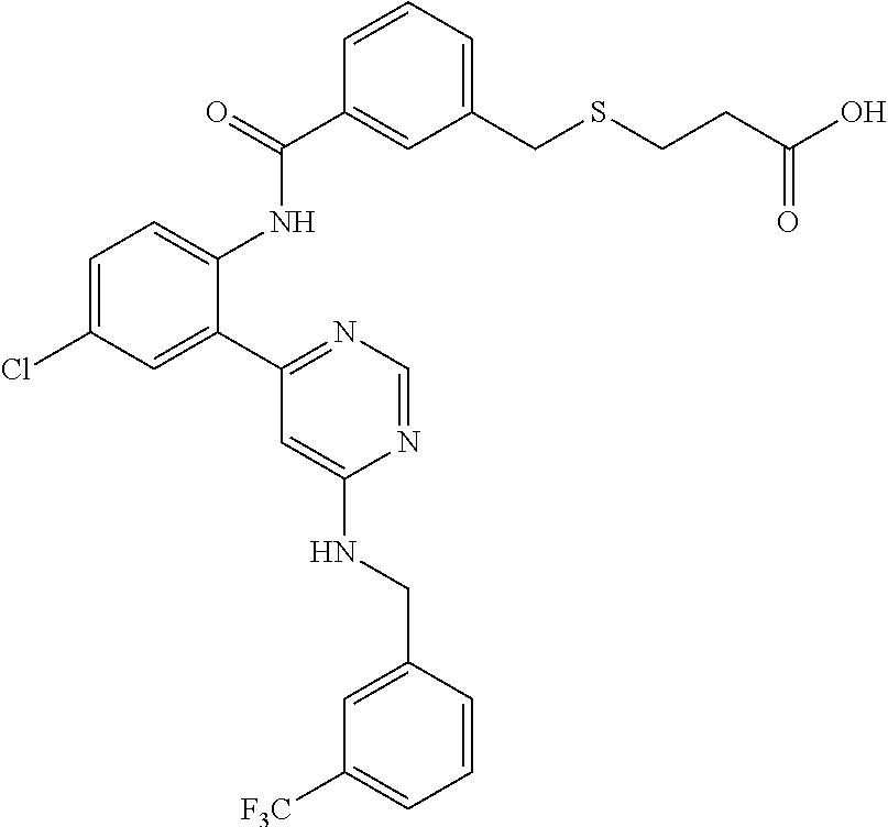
C1(C2=CC(Cl)=CC=C2NC(C2=CC(CSCCC(O)=O)=CC=C2)=O)=NC=NC(NCC2=CC([F3C])=CC=C2)=C1
